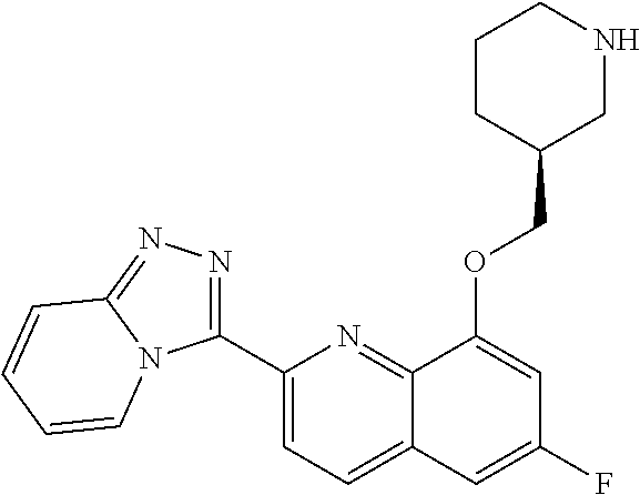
C1(C2=NN=C3N2C=CC=C3)=CC=C2C(=N1)C(OCC1CNCCC1)=CC(F)=C2
